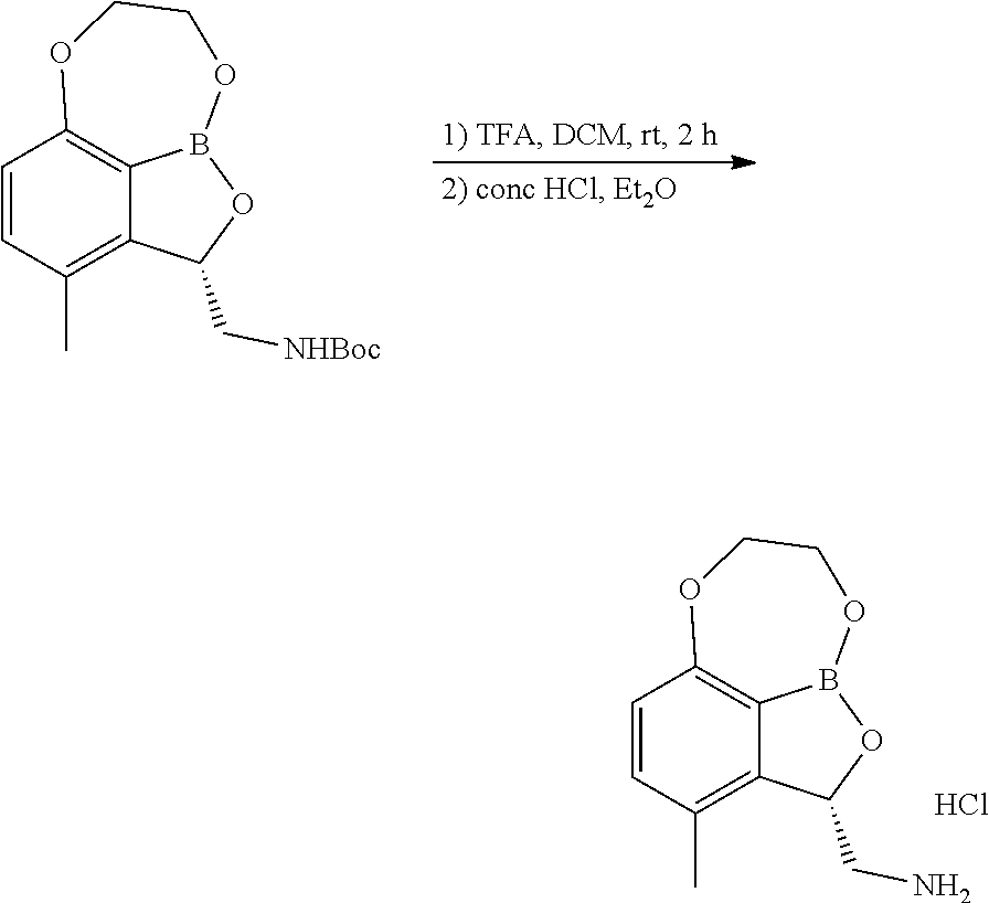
C1=CC(C)=C2C3=C1OCCOB3OC2CN.Cl.C1=CC(C)=C2C3=C1OCCOB3OC2C[NHBoc]
